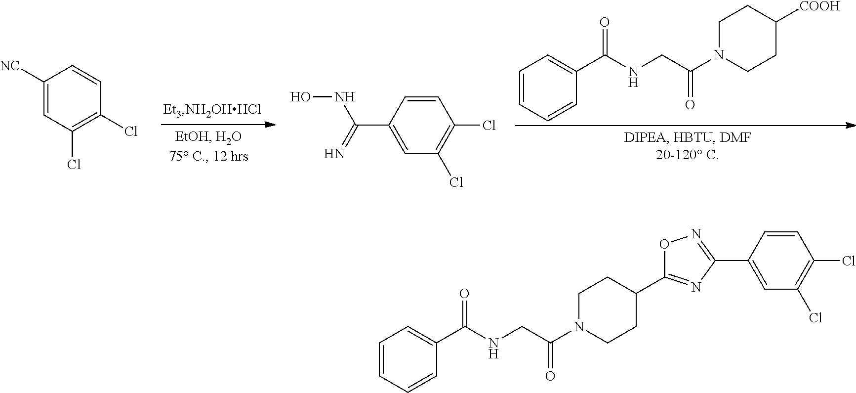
C1=CC(C(=N)NO)=CC(Cl)=C1Cl.C1=CC=CC(C(NCC(N2CCC([COOH])CC2)=O)=O)=C1.C1([NC])=CC(Cl)=C(Cl)C=C1.C1=CC=CC(C(NCC(N2CCC(C3=NC(C4=CC(Cl)=C(Cl)C=C4)=NO3)CC2)=O)=O)=C1
